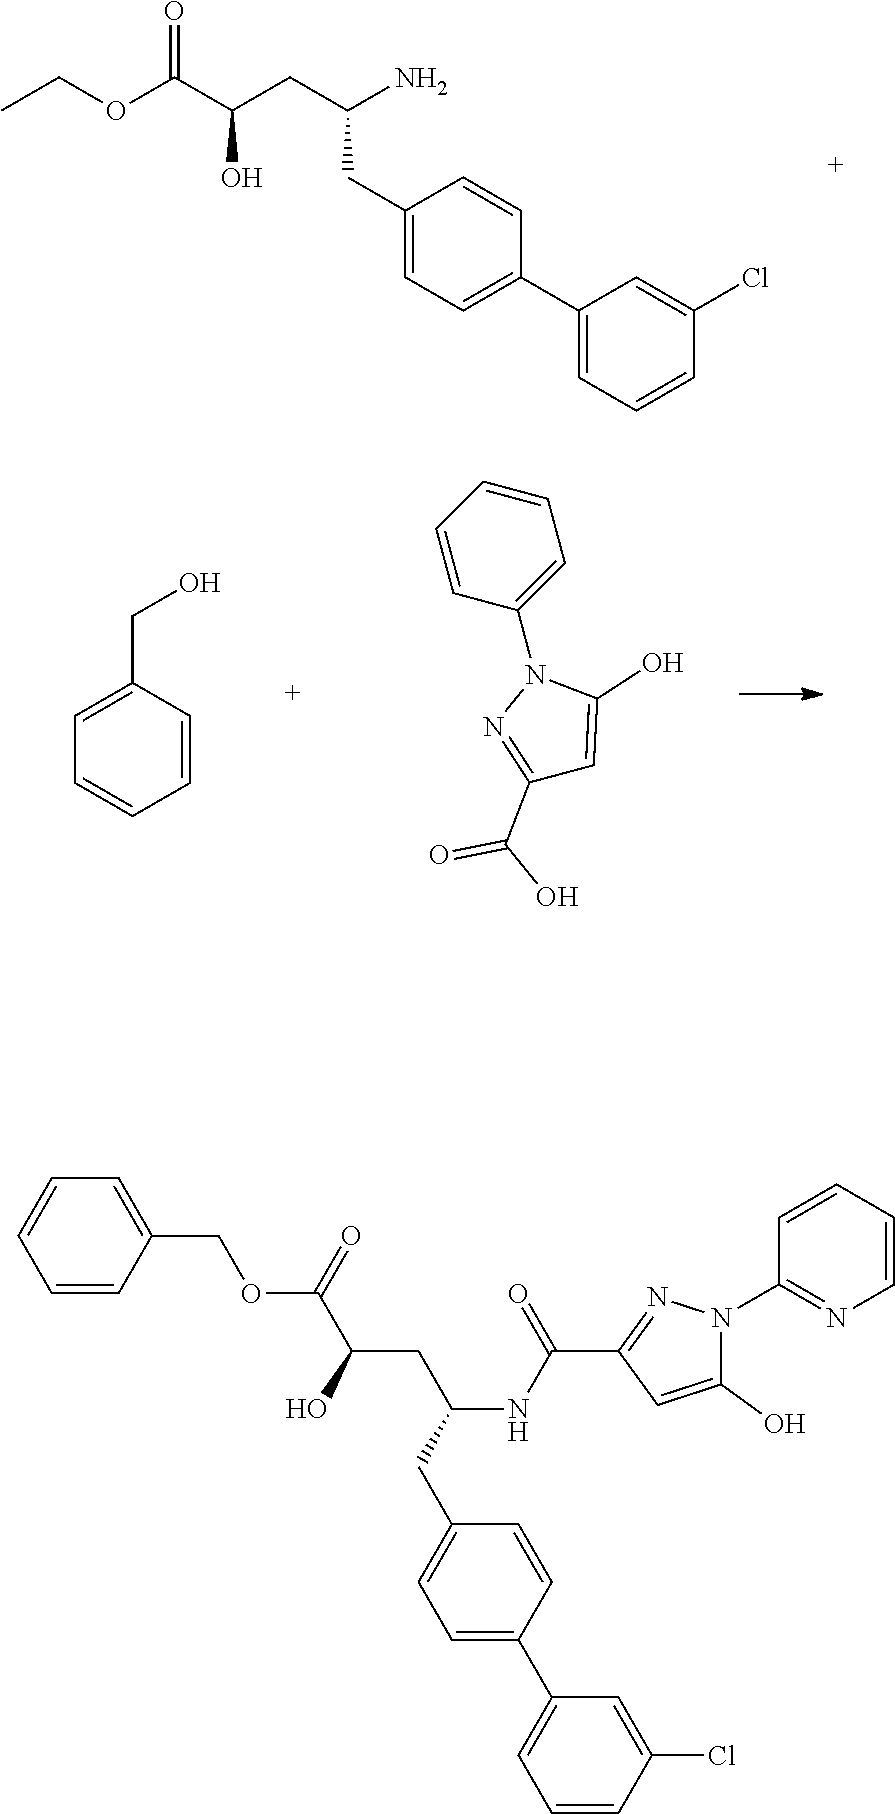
C1(CC(N)CC(C(OCC)=O)O)=CC=C(C2=CC=CC(Cl)=C2)C=C1.C1=C(CO)C=CC=C1.C1=CC(N2N=C(C(=O)O)C=C2O)=CC=C1.C1=CC(COC(=O)C(CC(NC(=O)C2=NN(C3=NC=CC=C3)C(O)=C2)CC2=CC=C(C3=CC=CC(Cl)=C3)C=C2)O)=CC=C1
